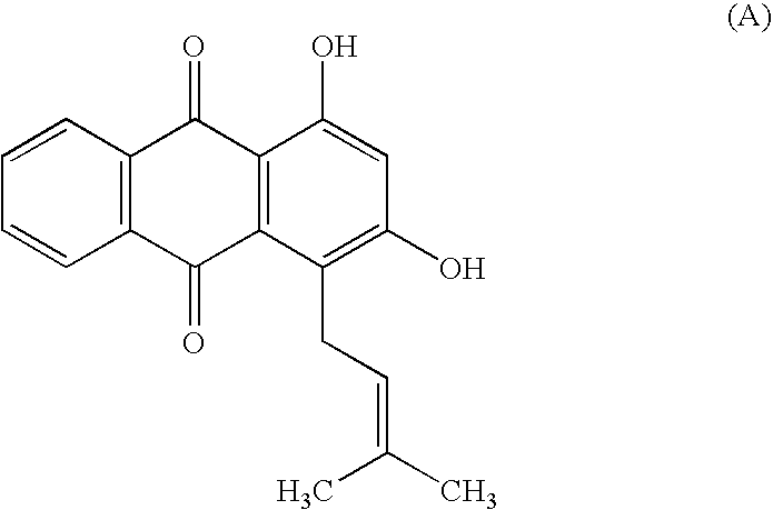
C12=C(C=CC=C1)C(=O)C1=C(C2=O)C(CC=C(C)C)=C(O)C=C1O
